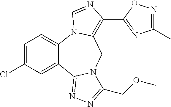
C12=CC=C(Cl)C=C1C1=NN=C(COC)N1CC1=C(C3=NC(C)=NO3)N=CN21
